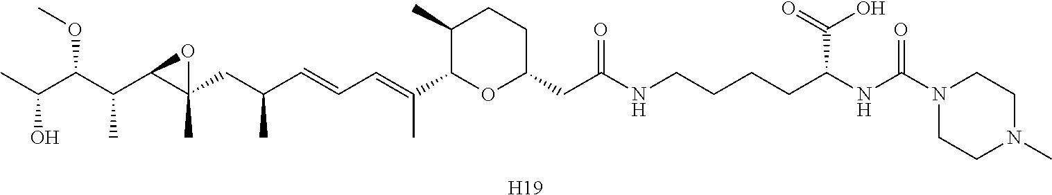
C1(C)C(C(=CC=CC(CC2(C)C(C(C(C(C)O)OC)C)O2)C)C)OC(CC(NCCCCC(NC(N2CCN(C)CC2)=O)C(O)=O)=O)CC1.[H19]
